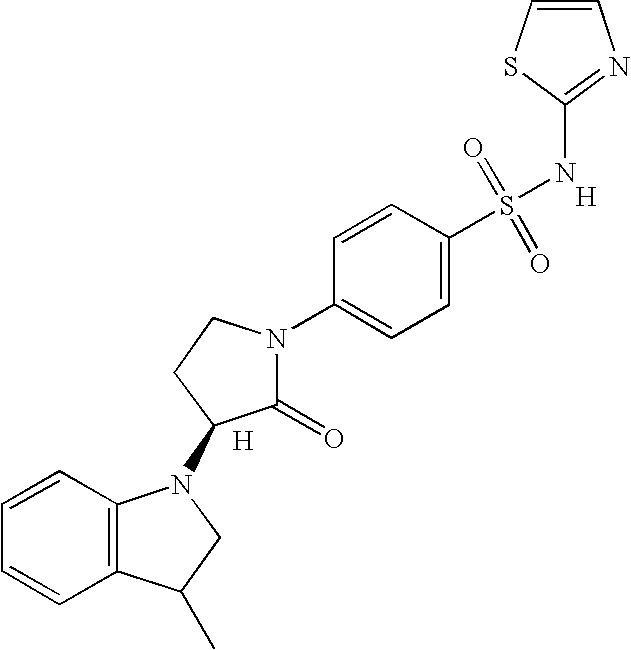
C1=CC2=C(C=C1)C(C)CN2C1C(=O)N(C2=CC=C(S(=O)(=O)NC3=NC=CS3)C=C2)CC1.[H].[H]
